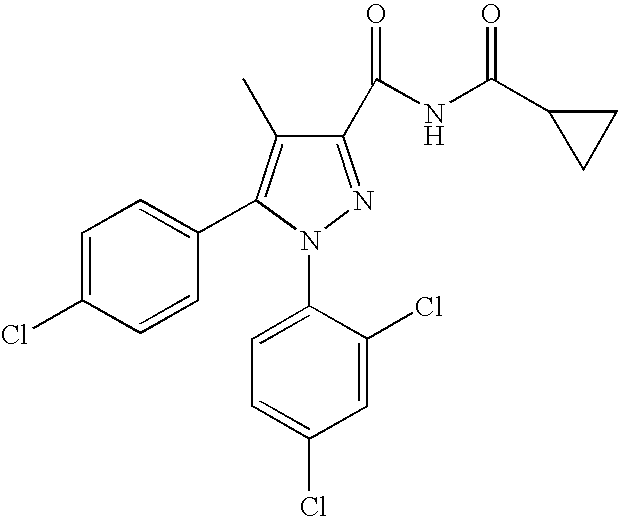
C1=C(Cl)C(N2N=C(C(NC(C3CC3)=O)=O)C(C)=C2C2=CC=C(Cl)C=C2)=CC=C1Cl
